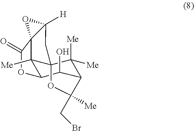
C12([Me])C3C(O)C4C([Me])([Me])C1(CC1([H])C2(C(=O)O3)O1)OC4(CBr)[Me]
